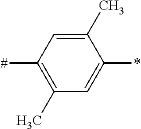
C1(C)=CC([#])=C(C)C=C1*
